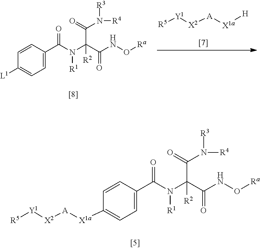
[R5][Y1][X2][A][X1a]C1=CC=C(C(N(C(C(NO[Ra])=O)(C(=O)N([R4])[R3])[R2])[R1])=O)C=C1.C1=CC(C(N(C(C(NO[Ra])=O)(C(=O)N([R4])[R3])[R2])[R1])=O)=CC=C1[L1].[R5][Y1][X2][A][X1a][H]
